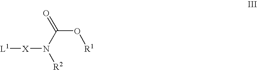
[L1][X]N(C(O[R1])=O)[R2]
